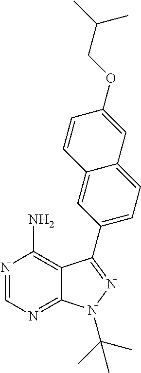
N1=CN=C2C(=C1N)C(C1=CC=C3C(=C1)C=CC(OCC(C)C)=C3)=NN2C(C)(C)C
